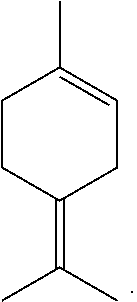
CC1=CCC(=C(C)C)CC1
